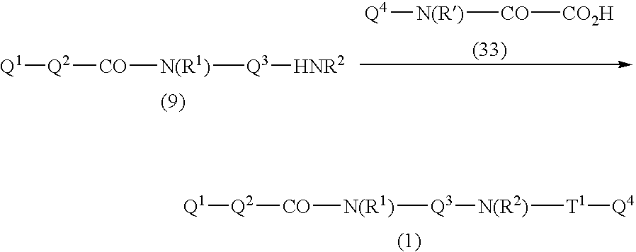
[Q1][Q2][CO][N(R1)][Q3][N(R2)][T1][Q4].[Q4][N(R)][CO][CO2H].[N(R1)]([Q3][HNR2])[CO][Q2][Q1]
